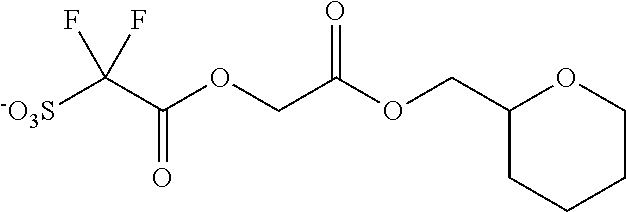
O(CC(OCC1CCCCO1)=O)C(C([-O3S])(F)F)=O
